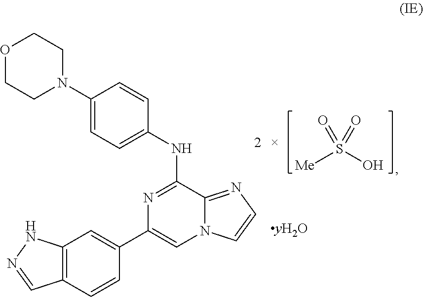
N1=C(NC2=CC=C(N3CCOCC3)C=C2)C2=NC=CN2C=C1C1=CC2=C(C=C1)C=NN2.[Me]S(O)(=O)=O.[yH2O]
